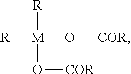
[R][M](O[COR])([R])O[COR]
